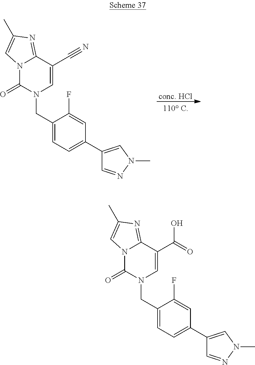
C1(CN2C(=O)N3C(=NC(C)=C3)C(C(=O)O)=C2)=CC=C(C2=CN(C)N=C2)C=C1F.C1(CN2C(=O)N3C(=NC(C)=C3)C(C#N)=C2)=CC=C(C2=CN(C)N=C2)C=C1F.[conc. HCl]
